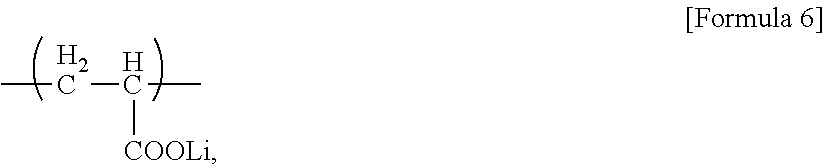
CCC(C)[COOLi]
